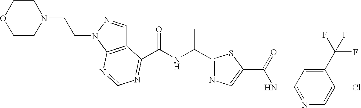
C1CN(CCN2N=CC3=C2N=CN=C3C(NC(C2=NC=C(C(=O)NC3=NC=C(Cl)C(C(F)(F)F)=C3)S2)C)=O)CCO1
